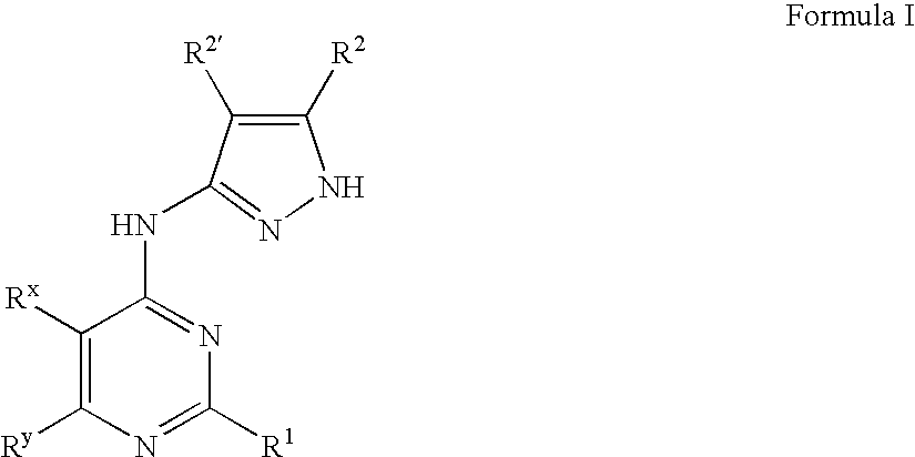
C1([Rx])=C([Ry])N=C([R1])N=C1NC1=NNC([R2])=C1[R2]
